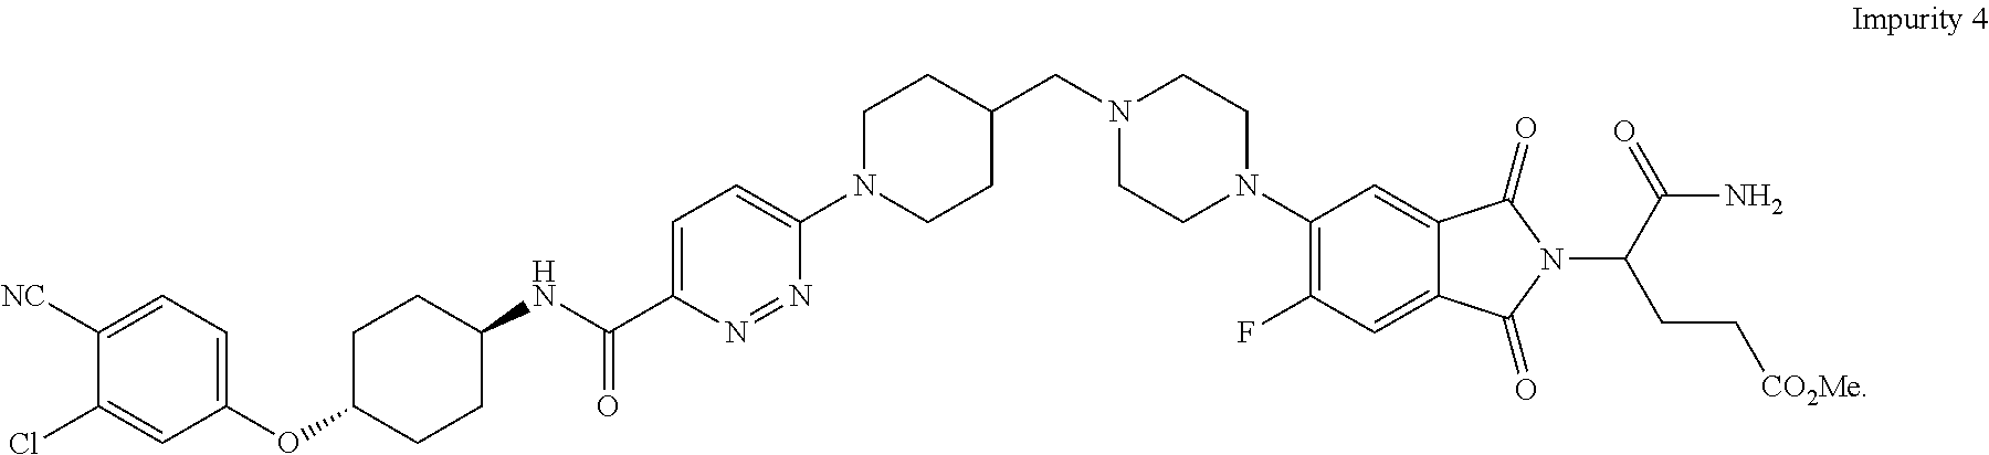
N1=NC(C(NC2CCC(OC3=CC=C([NC])C(Cl)=C3)CC2)=O)=CC=C1N1CCC(CN2CCN(C3=C(F)C=C4C(=C3)C(=O)N(C(CC[CO2Me])C(N)=O)C4=O)CC2)CC1
